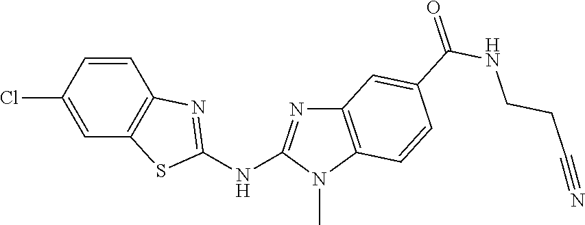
C1(Cl)=CC2=C(C=C1)N=C(NC1=NC3=C(N1C)C=CC(C(NCCC#N)=O)=C3)S2
